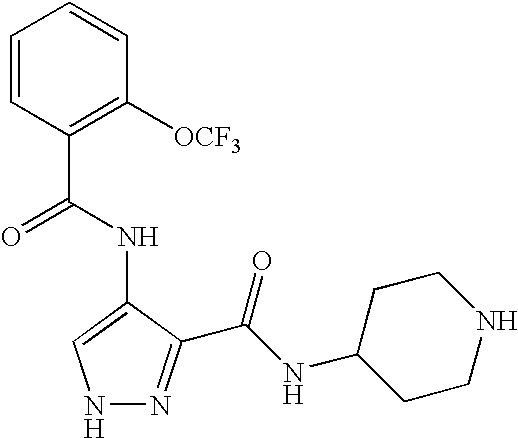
C1(C(=O)NC2=CNN=C2C(NC2CCNCC2)=O)=C([OCF3])C=CC=C1
